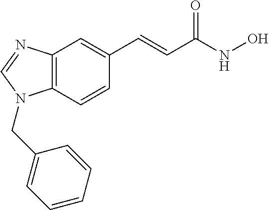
C12=C(C=CC(C=CC(NO)=O)=C1)N(CC1=CC=CC=C1)C=N2
